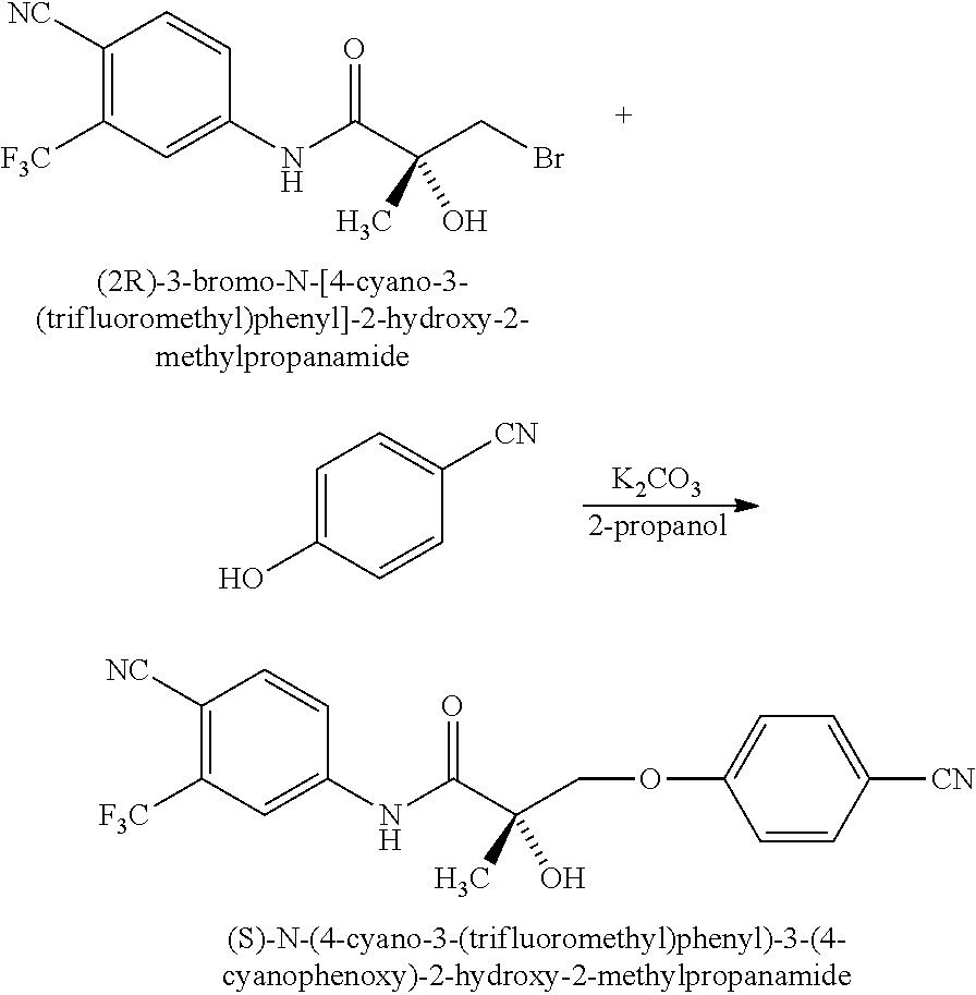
[K2CO3].[2-propanol].C1=C(O)C=CC([CN])=C1.C1(NC(C(CBr)(C)O)=O)=CC([F3C])=C([NC])C=C1.C1(NC(C(COC2=CC=C([CN])C=C2)(C)O)=O)=CC([F3C])=C([NC])C=C1
